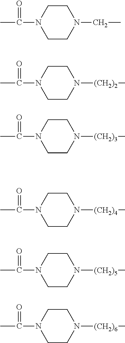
C1CN(C(C)=O)CCN1CC.C1CN(C(C)=O)CCN1[(CH2)2]C.C1CN(C(C)=O)CCN1[(CH2)3]C.C1CN(C(C)=O)CCN1[(CH2)4]C.C1CN(C(C)=O)CCN1[(CH2)5]C.C1CN(C(C)=O)CCN1[(CH2)6]C
